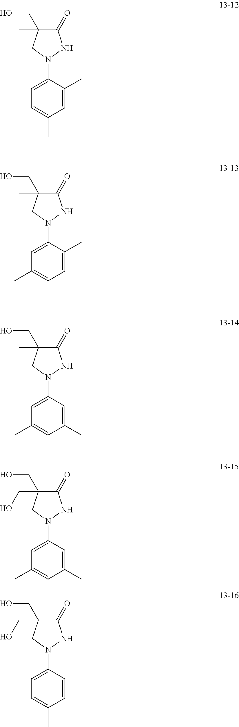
C1=C(N2NC(=O)C(C)(CO)C2)C(C)=CC(C)=C1.C1=C(N2NC(=O)C(C)(CO)C2)C(C)=CC=C1C.C1=C(N2NC(=O)C(C)(CO)C2)C=C(C)C=C1C.C1=C(N2NC(=O)C(CO)(CO)C2)C=C(C)C=C1C.C1=C(N2NC(=O)C(CO)(CO)C2)C=CC(C)=C1
